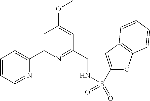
C1=CC=NC(C2=CC(OC)=CC(CNS(C3=CC4=C(O3)C=CC=C4)(=O)=O)=N2)=C1
